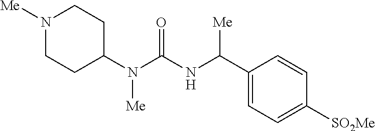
N1([Me])CCC(N(C(NC(C2=CC=C([SO2Me])C=C2)[Me])=O)[Me])CC1
